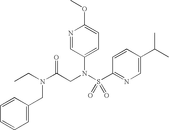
COC1=CC=C(N(S(C2=NC=C(C(C)C)C=C2)(=O)=O)CC(N(CC)CC2=CC=CC=C2)=O)C=N1
